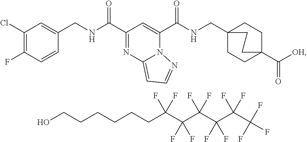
C1(Cl)=C(F)C=CC(CNC(C2=NC3=CC=NN3C(C(NCC34CCC(C([OH])=O)(CC3)CC4)=O)=C2)=O)=C1.OCCCCCCC(C(C(C(C(C(F)(F)F)(F)F)(F)F)(F)F)(F)F)(F)F
